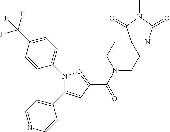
C(=O)(C1=NN(C2=CC=C(C(F)(F)F)C=C2)C(C2=CC=NC=C2)=C1)N1CCC2(CC1)NC(=O)N(C)C2=O
